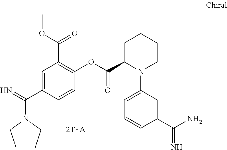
C1CCN(C(=N)C2=CC(C(=O)OC)=C(OC(C3N(C4=CC=CC(C(N)=N)=C4)CCCC3)=O)C=C2)C1
